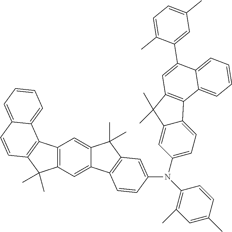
C12=C(C=C3C(=C1)C(C)(C)C1=C3C=CC(N(C3=C(C)C=C(C)C=C3)C3=CC=C4C(=C3)C(C)(C)C3=C4C4=CC=CC=C4C(C4=CC(C)=CC=C4C)=C3)=C1)C(C)(C)C1=C2C2=CC=CC=C2C=C1
